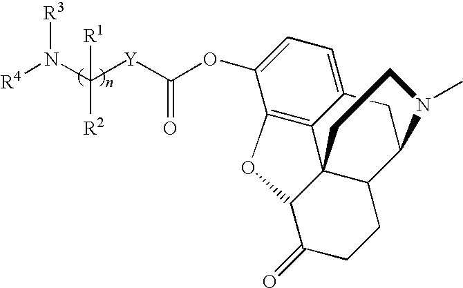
[R4]N(C([Y]C(=O)OC1=CC=C2CC3C4CCC(=O)C5C4(C2=C1O5)CCN3C)([R1])[R2])[R3]
